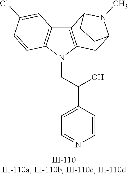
N1(CC(C2=CC=NC=C2)O)C2=C(C3=C1C=CC(Cl)=C3)C1N(C)C(C2)CC1
